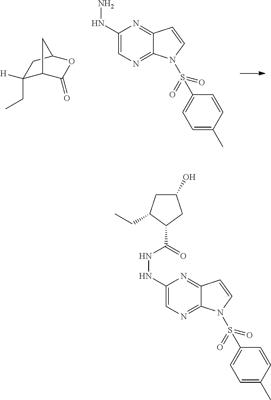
C1(CC)([H])C2C(=O)OC(C1)C2.C1(NN)=CN=C2C(=N1)C=CN2S(C1=CC=C(C)C=C1)(=O)=O.C1(NNC(=O)C2C(CC)CC(O)C2)=CN=C2C(=N1)C=CN2S(C1=CC=C(C)C=C1)(=O)=O
